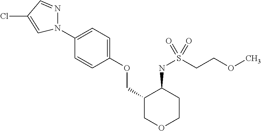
N1(C2=CC=C(OCC3COCCC3NS(CCOC)(=O)=O)C=C2)N=CC(Cl)=C1
